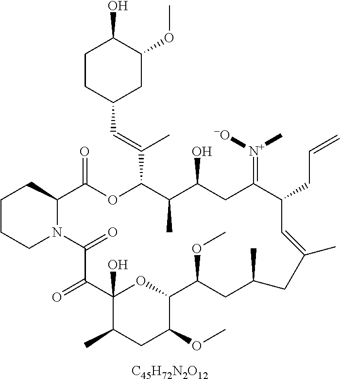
[C45H72N2O12].C1CCN2C(C1)C(=O)OC(C(=CC1CC(OC)C(O)CC1)C)C(C)C(O)CC(=[N+]([-O])C)C(CC=C)C=C(C)CC(C)CC(OC)C1OC(O)(C(=O)C2=O)C(C)CC1OC
